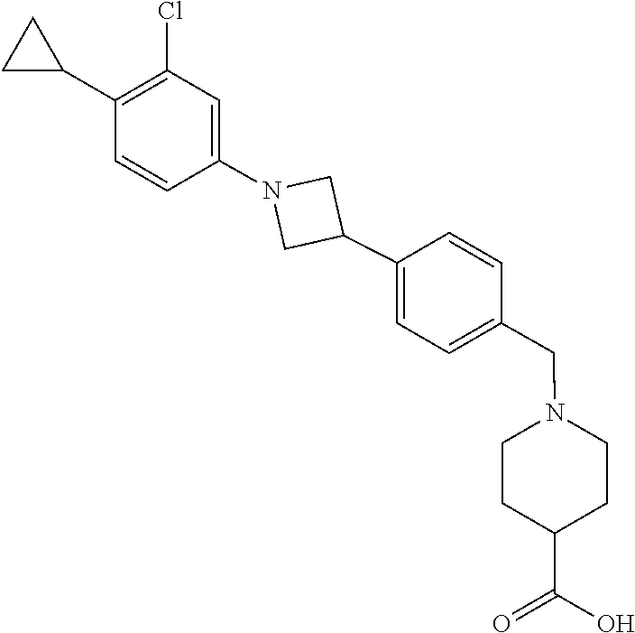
C1=CC(N2CC(C3=CC=C(CN4CCC(C(=O)O)CC4)C=C3)C2)=CC(Cl)=C1C1CC1
